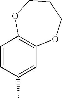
C1=CC(C)=CC2=C1OCCCO2
